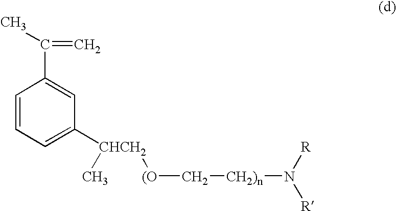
C1=CC=C([CHCH2](C)[(O]C[CH2)n]N([R])[R])C=C1C(C)=C
